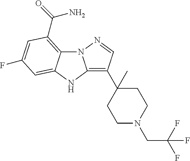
N12C3=C(C(N)=O)C=C(F)C=C3NC1=C(C1(C)CCN(CC(F)(F)F)CC1)C=N2
